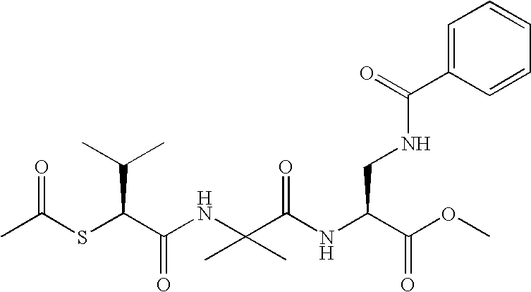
CC(SC(C(NC(C(NC(C(OC)=O)CNC(C1=CC=CC=C1)=O)=O)(C)C)=O)C(C)C)=O
